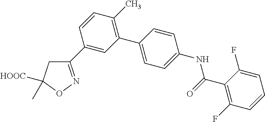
C1(C2=CC(C3=CC=C(NC(C4=C(F)C=CC=C4F)=O)C=C3)=C(C)C=C2)=NOC([HOOC])(C)C1
